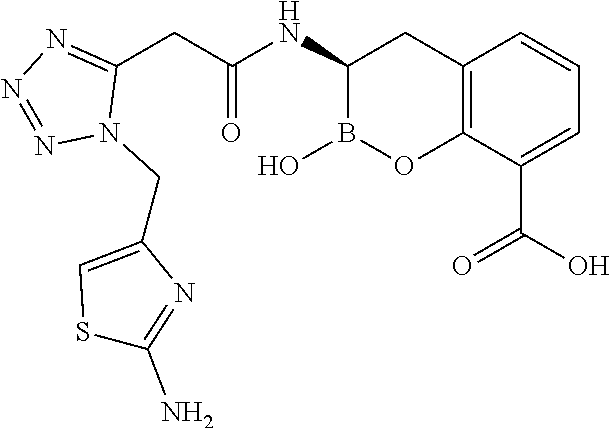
C12=C(C(C(O)=O)=CC=C1)OB(O)C(NC(=O)CC1=NN=NN1CC1=CSC(N)=N1)C2
